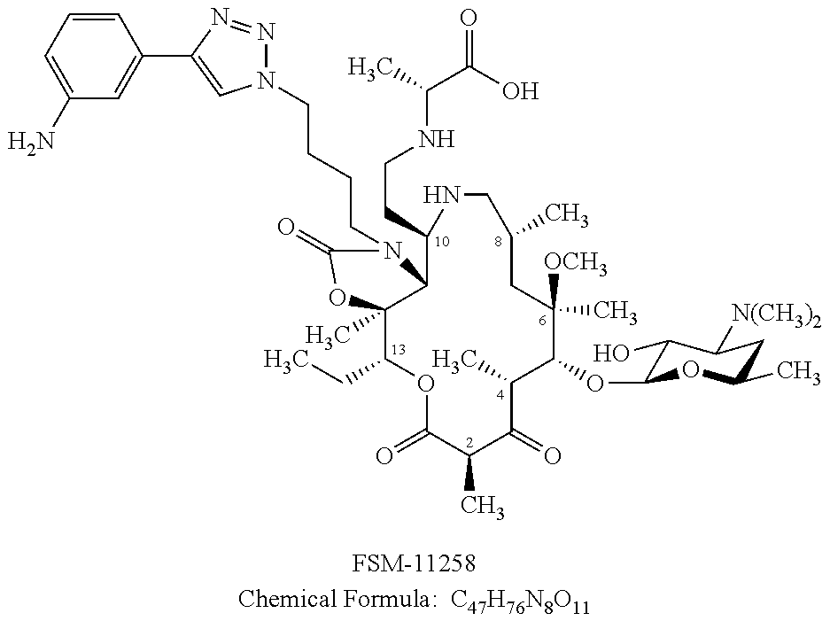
C12(C)C(CC)OC(=O)C(C)C(=O)C(C)C(OC3C(O)C([N(CH3)2])CC(C)O3)C(C)([OCH3])CC(C)CNC(CCNC(C)C(=O)O)C1N(CCCCN1N=NC(C3=CC(N)=CC=C3)=C1)C(=O)O2.[FSM-11258Chemical Formula:  C47H76N8O11]
